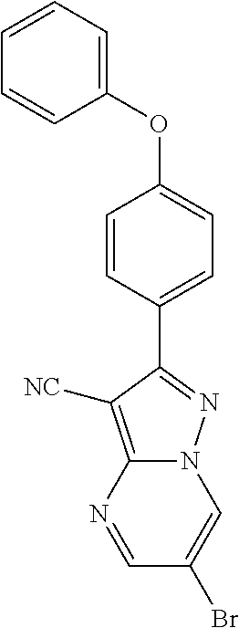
C1=NC2=C([NC])C(C3=CC=C(OC4=CC=CC=C4)C=C3)=NN2C=C1Br
